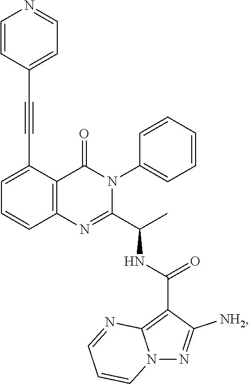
C1=C(C#CC2=CC=NC=C2)C2=C(C=C1)N=C(C(C)NC(C1=C3N(N=C1[NH2])C=CC=N3)=O)N(C1=CC=CC=C1)C2=O
